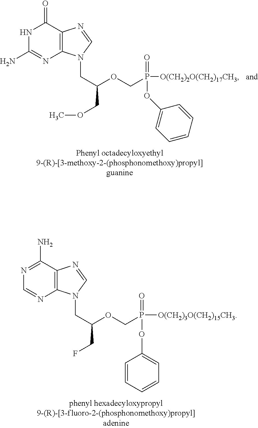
N1=C(N)C2=C(N=C1)N(CC(OCP([O(CH2)3O(CH2)15CH3])(=O)OC1=CC=CC=C1)CF)C=N2.N1C(N)=NC2=C(C1=O)N=CN2CC(OCP([O(CH2)2O(CH2)17CH3])(=O)OC1=CC=CC=C1)COC
